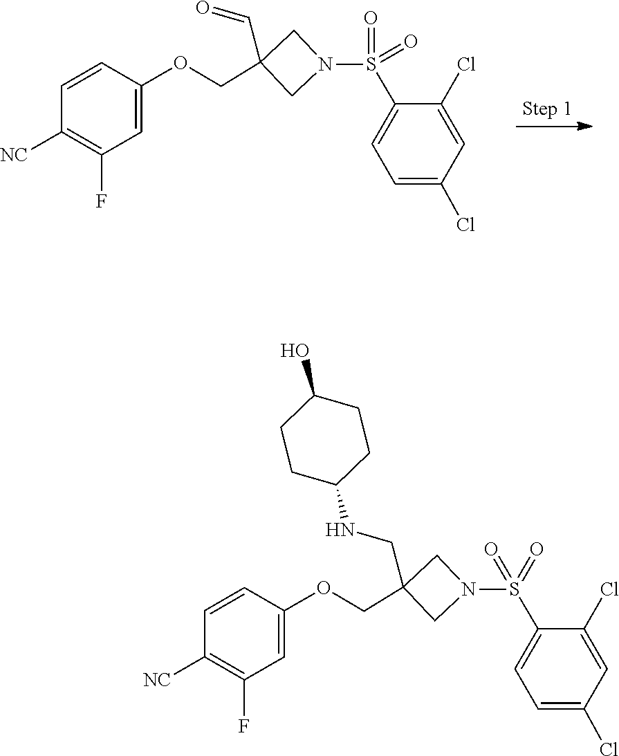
C1=CC([NC])=C(F)C=C1OCC1(C=O)CN(S(C2=CC=C(Cl)C=C2Cl)(=O)=O)C1.C1=CC([NC])=C(F)C=C1OCC1(CNC2CCC(O)CC2)CN(S(C2=CC=C(Cl)C=C2Cl)(=O)=O)C1
